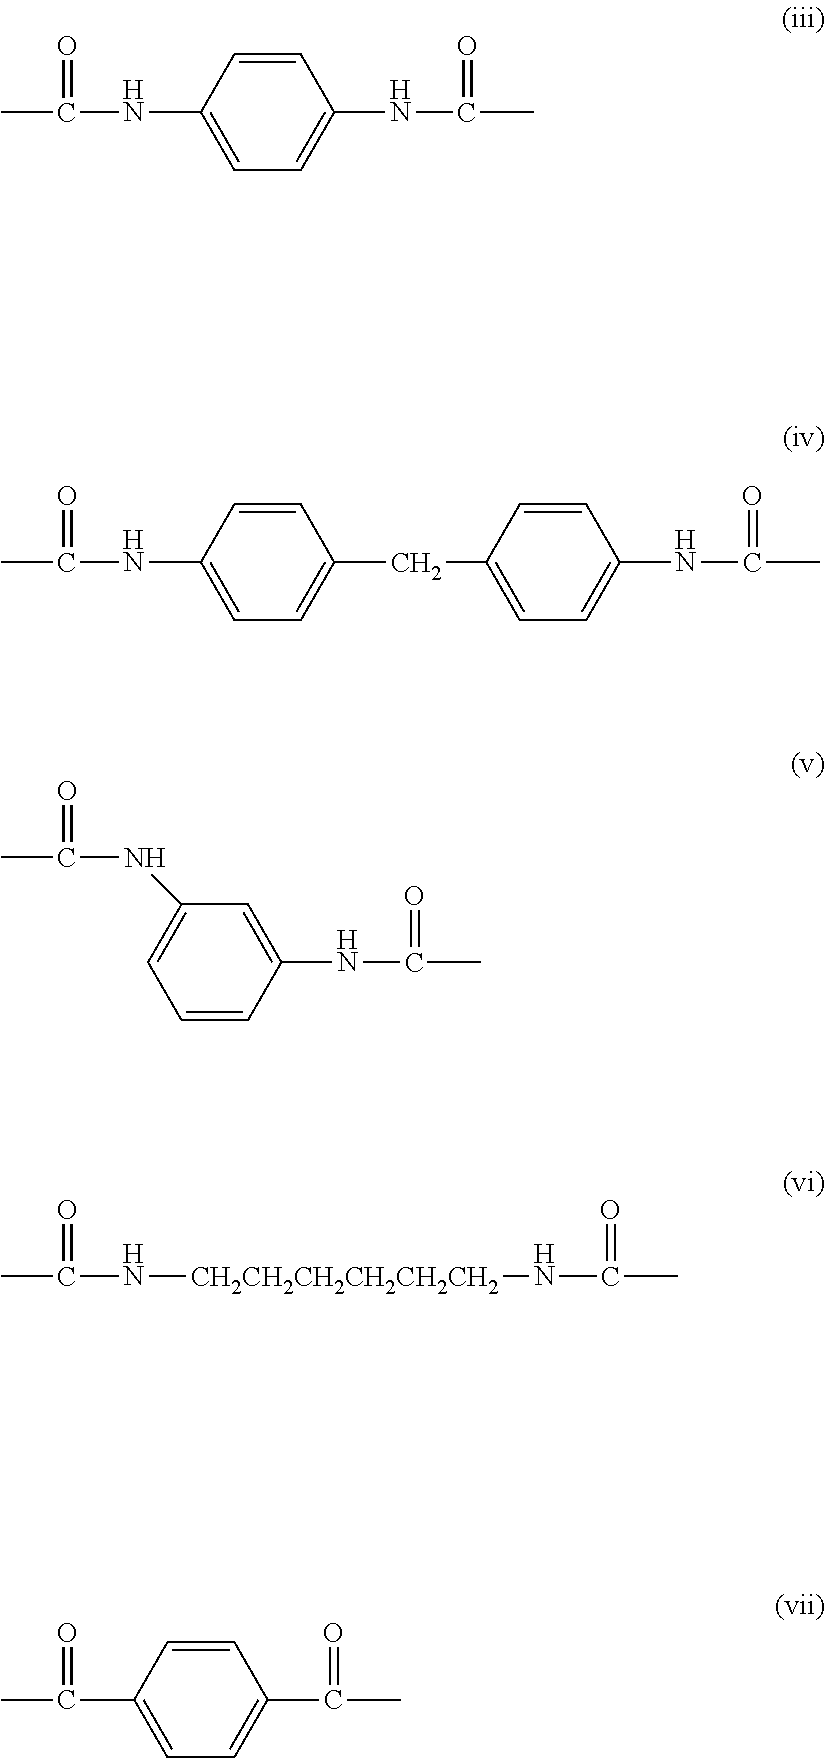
CC(NC1=CC=C(NC(C)=O)C=C1)=O.CC(NC1=CC=C(CC2=CC=C(NC(C)=O)C=C2)C=C1)=O.CC(NC1=CC(NC(C)=O)=CC=C1)=O.CC(N[CH2CH2CH2CH2CH2CH2]NC(C)=O)=O.CC(=O)C1=CC=C(C(C)=O)C=C1
